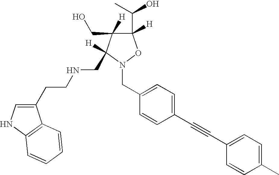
C1([H])(C(C)O)C([H])(CO)C([H])(CNCCC2=CNC3=C2C=CC=C3)N(CC2=CC=C(C#CC3=CC=C(C)C=C3)C=C2)O1
